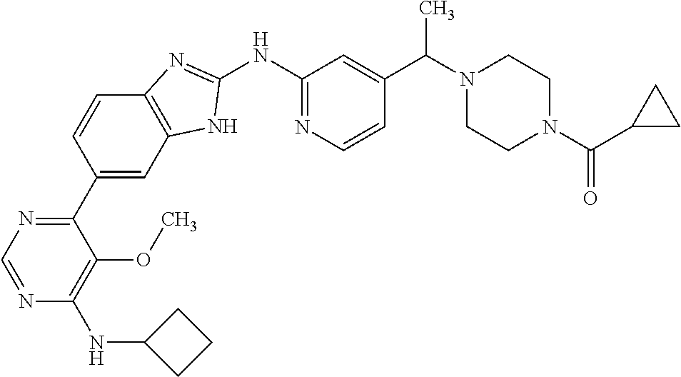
N1(C(C)C2=CC(NC3=NC4=C(C=C(C5=NC=NC(NC6CCC6)=C5OC)C=C4)N3)=NC=C2)CCN(C(C2CC2)=O)CC1
